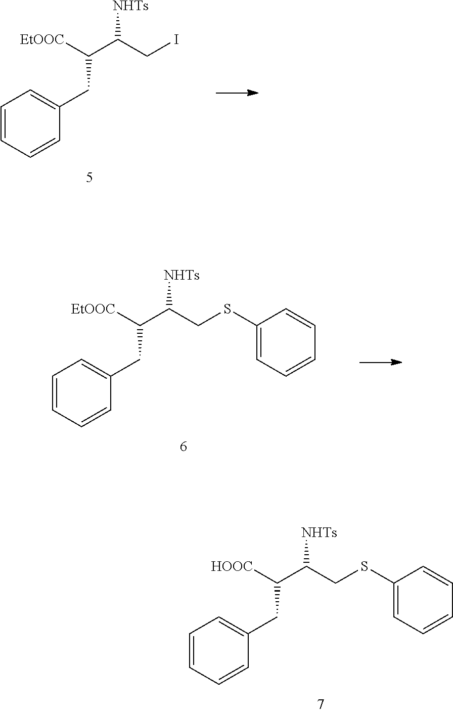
C1=CC=CC(CC(C(CSC2=CC=CC=C2)[NHTs])[HOOC])=C1.C1=CC=CC(CC(C(CI)[NHTs])[EtOOC])=C1.C1=CC=CC(CC(C(CSC2=CC=CC=C2)[NHTs])[EtOOC])=C1
